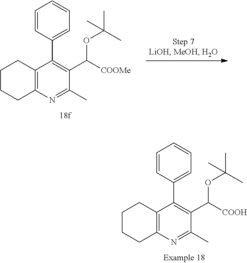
C12=C(N=C(C)C(C([COOH])OC(C)(C)C)=C1C1=CC=CC=C1)CCCC2.C12=C(N=C(C)C(C([COOMe])OC(C)(C)C)=C1C1=CC=CC=C1)CCCC2
